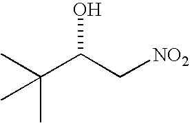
CC(C)(C(C[NO2])O)C
